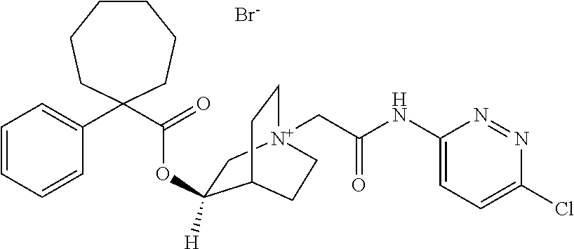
C1(C2(C(=O)OC3([H])C[N+]4(CC(NC5=CC=C(Cl)N=N5)=O)CCC3CC4)CCCCCC2)=CC=CC=C1.[Br-]
